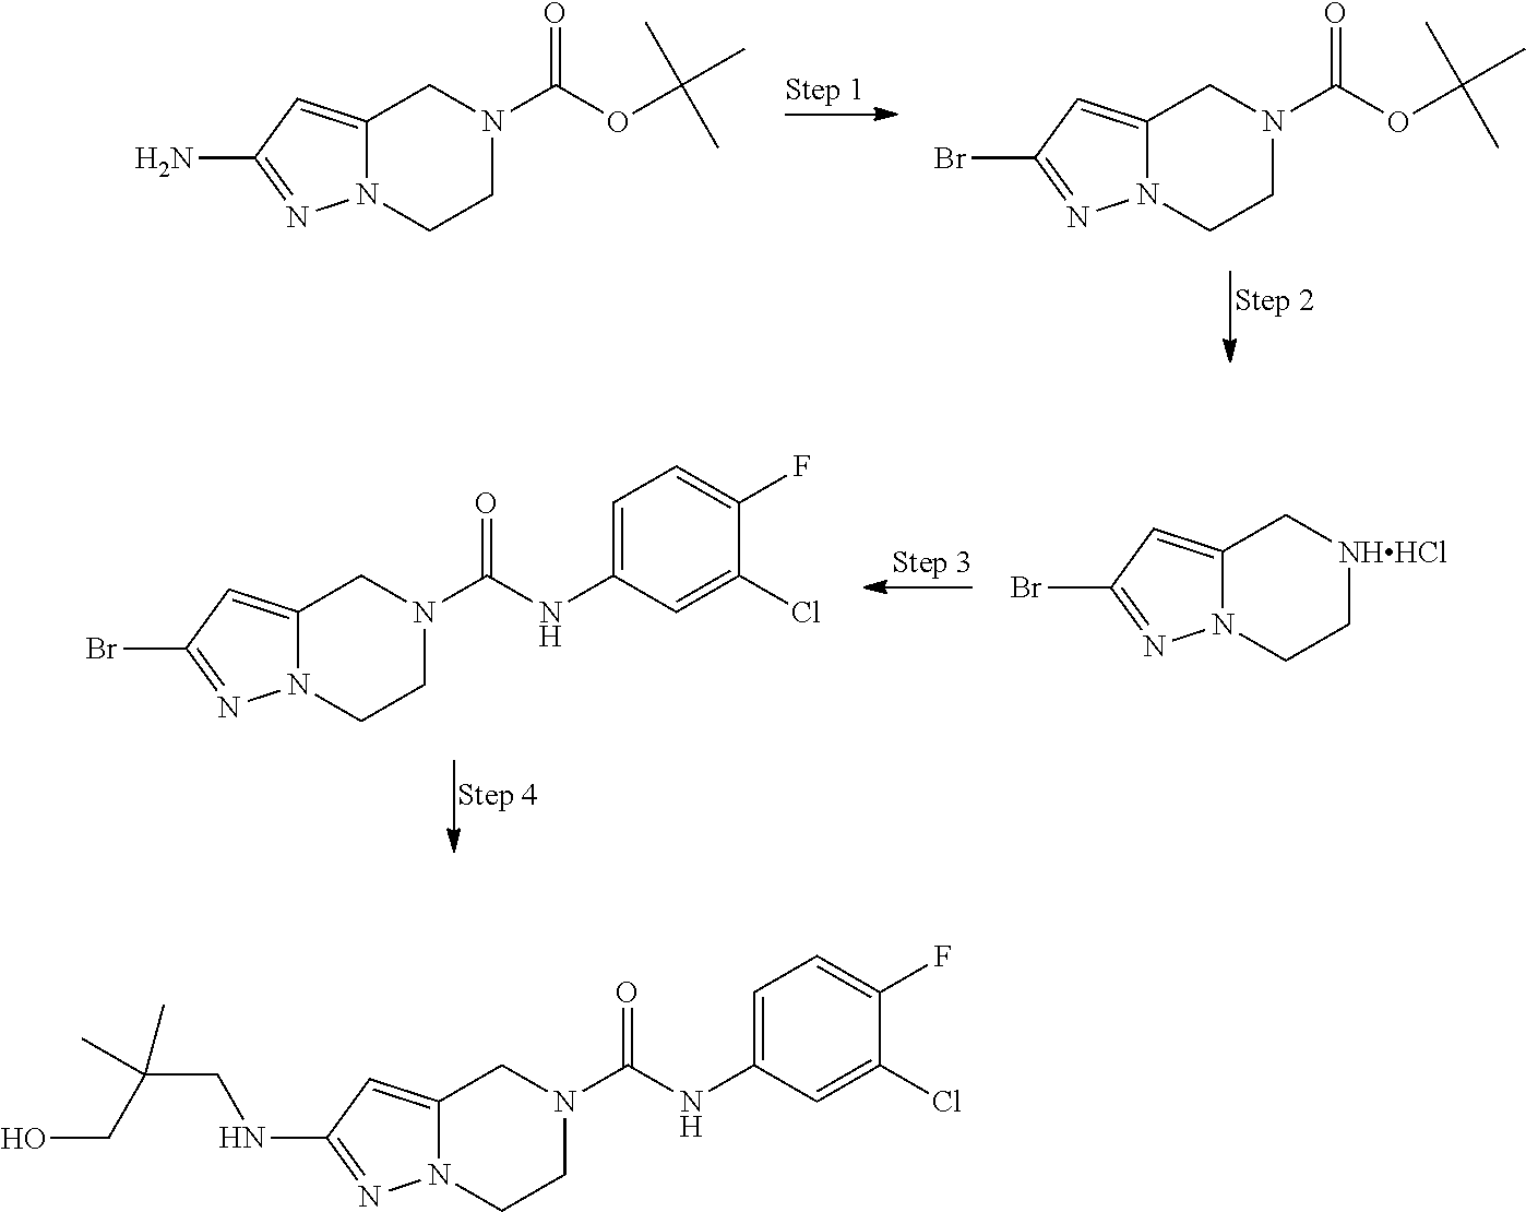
C12=CC(N)=NN1CCN(C(OC(C)(C)C)=O)C2.C12=CC(Br)=NN1CCN(C(OC(C)(C)C)=O)C2.C12=CC(Br)=NN1CC[NHHCl]C2.C12=CC(Br)=NN1CCN(C(NC1=CC=C(F)C(Cl)=C1)=O)C2.C12=CC(NCC(CO)(C)C)=NN1CCN(C(NC1=CC=C(F)C(Cl)=C1)=O)C2
